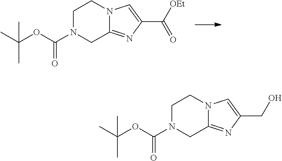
C12=NC(C([OEt])=O)=CN1CCN(C(OC(C)(C)C)=O)C2.C12=NC(CO)=CN1CCN(C(OC(C)(C)C)=O)C2
